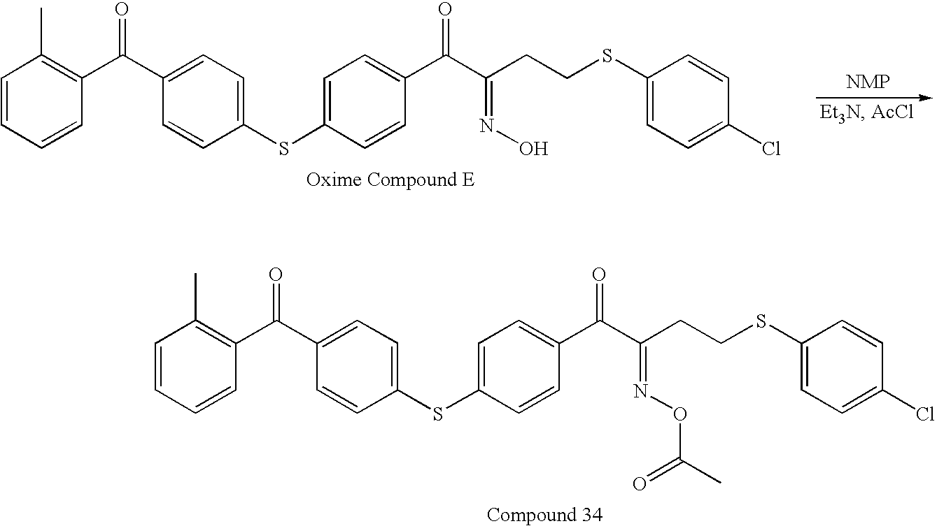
[NMP].C1(C(C2=C(C)C=CC=C2)=O)=CC=C(SC2=CC=C(C(C(CCSC3=CC=C(Cl)C=C3)=NO)=O)C=C2)C=C1.C1(C(C2=C(C)C=CC=C2)=O)=CC=C(SC2=CC=C(C(C(CCSC3=CC=C(Cl)C=C3)=NOC(C)=O)=O)C=C2)C=C1
